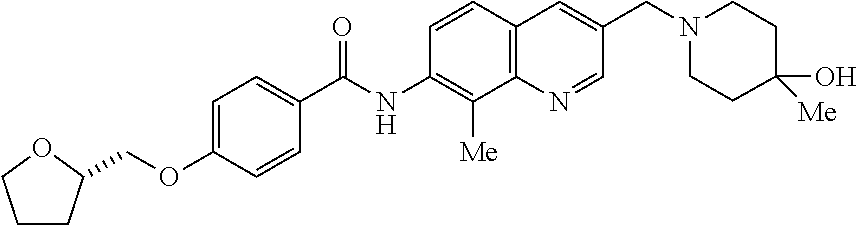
C1CC(COC2=CC=C(C(NC3=C([Me])C4=C(C=C3)C=C(CN3CCC(O)([Me])CC3)C=N4)=O)C=C2)OC1
